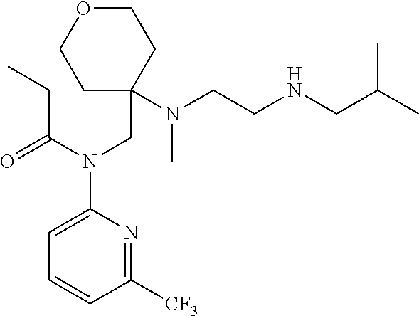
C1COCCC1(CN(C1=CC=CC([CF3])=N1)C(=O)CC)N(CCNCC(C)C)C
